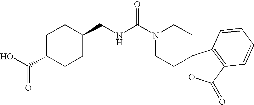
C(NC(=O)N1CCC2(CC1)OC(=O)C1=C2C=CC=C1)C1CCC(C(=O)O)CC1
